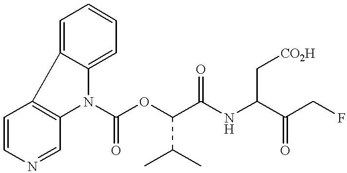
C1=CN=CC2=C1C1=CC=CC=C1N2C(OC(C(NC(C(CF)=O)C[CO2H])=O)C(C)C)=O
